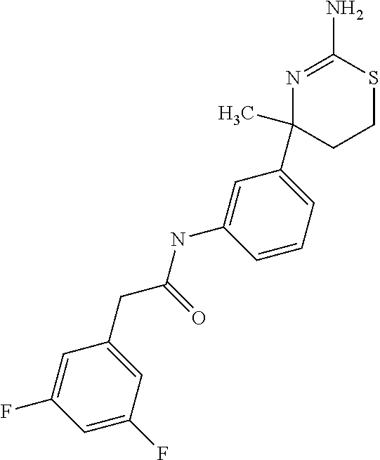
C1(CC(=O)NC2=CC(C3(C)N=C(N)SCC3)=CC=C2)=CC(F)=CC(F)=C1
